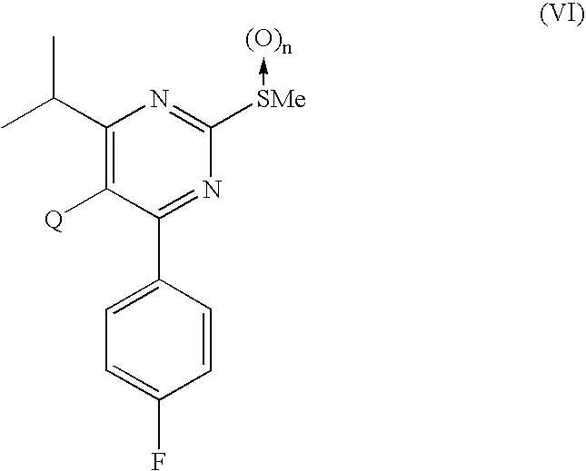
C1(C(C)C)=C([Q])C(C2=CC=C(F)C=C2)=NC([SMe]->[(O)n])=N1
